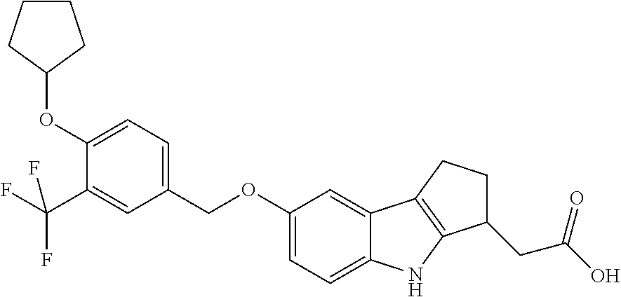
C1=C(OC2CCCC2)C(C(F)(F)F)=CC(COC2=CC=C3C(=C2)C2=C(N3)C(CC(O)=O)CC2)=C1
